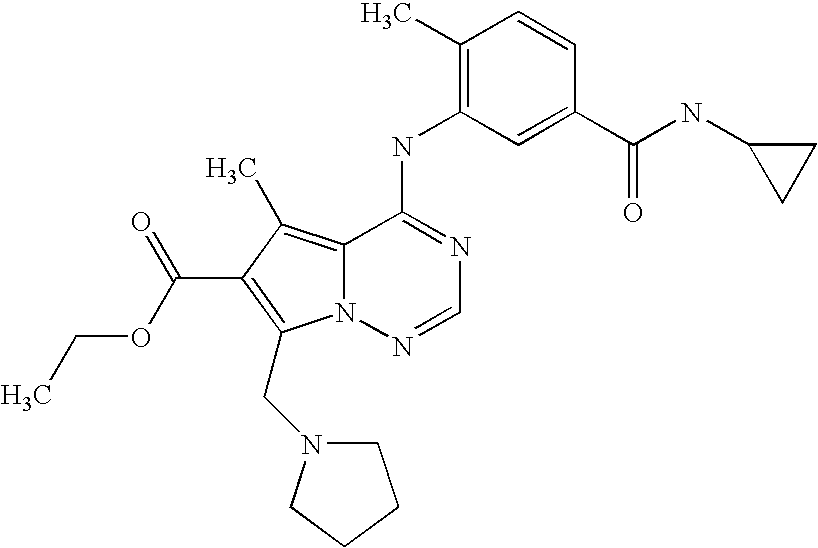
CCOC(=O)C1=C(CN2CCCC2)N2C(=C1C)C(NC1=C(C)C=CC(C(=O)NC3CC3)=C1)=NC=N2
